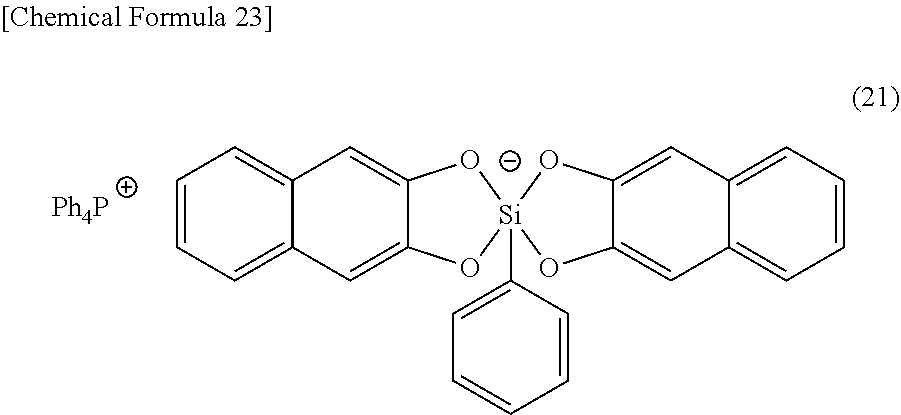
C1=CC=C2C(=C1)C=C1C(=C2)O[Si]2(C3=CC=CC=C3)([O-]1)OC1=CC3=CC=CC=C3C=C1O2
